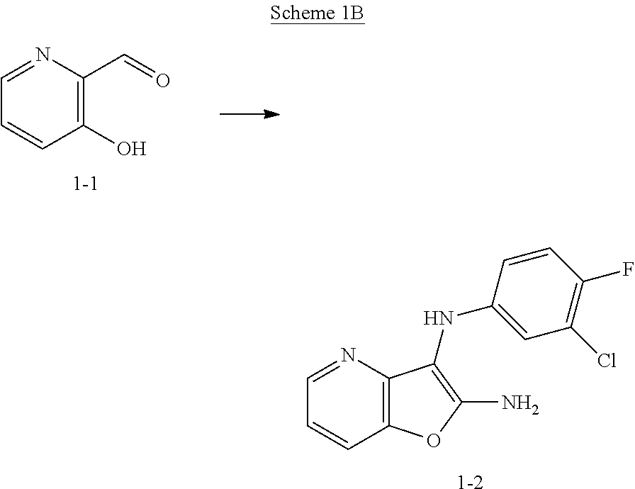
C1(O)=C(C=O)N=CC=C1.[1-1].C12=C(N=CC=C1)C(NC1=CC(Cl)=C(F)C=C1)=C(N)O2.[1-2]
